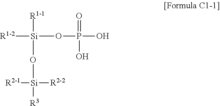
[Si]([R1-2])(OP(O)(=O)O)([R1-1])O[Si]([R3])([R2-2])[R2-1]
